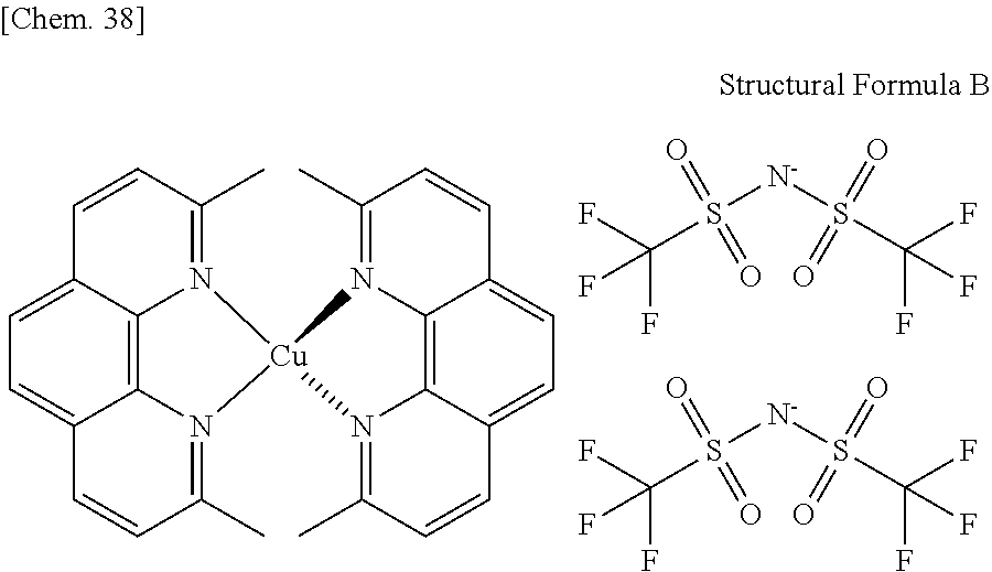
C1=CC(C)=N2C3=C4C(=CC=C13)C=CC(C)=N4[Cu]21N2=C(C)C=CC3=CC=C4C(=C32)N1=C(C)C=C4.S([N-]S(C(F)(F)F)(=O)=O)(C(F)(F)F)(=O)=O.S([N-]S(C(F)(F)F)(=O)=O)(C(F)(F)F)(=O)=O
